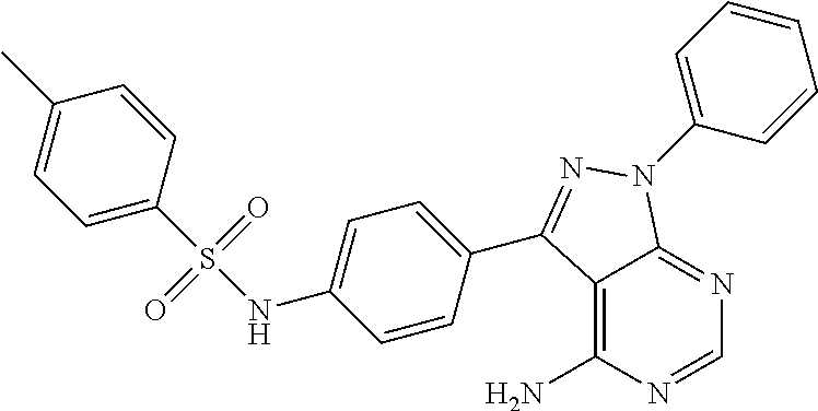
C12=C(N)N=CN=C1N(C1=CC=CC=C1)N=C2C1=CC=C(NS(C2=CC=C(C)C=C2)(=O)=O)C=C1
